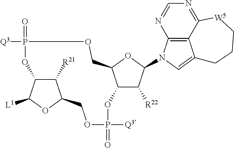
C1([R21])C2C([L1])OC1COP(=O)([Q3])OC1C([R22])C(N3C4=C5C(=C3)CCC[W5]C5=NC=N4)OC1COP(=O)([Q3])O2
